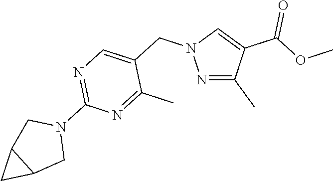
N1=C(C)C(C(=O)OC)=CN1CC1=CN=C(N2CC3C(C2)C3)N=C1C
